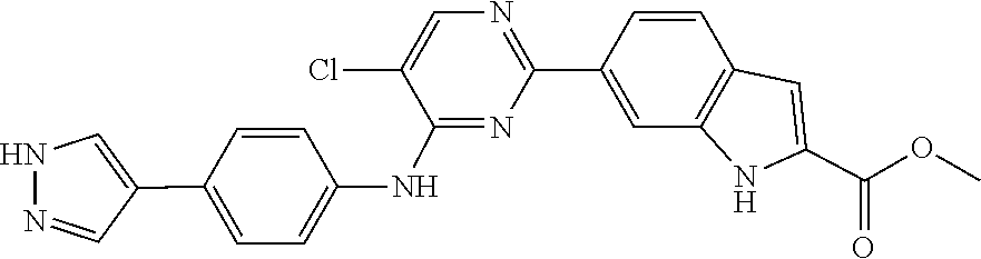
C1(Cl)=CN=C(C2=CC3=C(C=C2)C=C(C(OC)=O)N3)N=C1NC1=CC=C(C2=CNN=C2)C=C1
